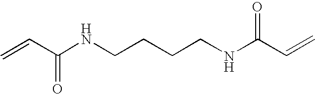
C=CC(NCCCCNC(C=C)=O)=O
